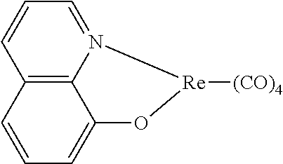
C12=C3C=CC=C1O[Re]([(CO)4])N2=CC=C3
